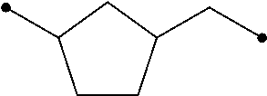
C1CC(CC)CC1C
